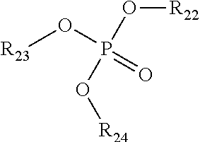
O([R22])P(O[R24])(=O)O[R23]
